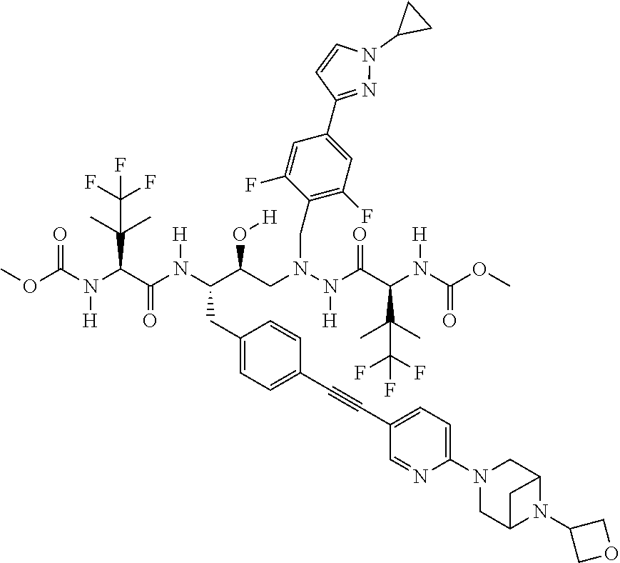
COC(N(C(C(N(C(C(CN(N(C(C(N(C(OC)=O)[H])C(C)(C)C(F)(F)F)=O)[H])CC1=C(F)C=C(C2=NN(C3CC3)C=C2)C=C1F)O[H])CC1=CC=C(C#CC2=CC=C(N3CC4N(C5COC5)C(C3)C4)N=C2)C=C1)[H])=O)C(C)(C)C(F)(F)F)[H])=O
